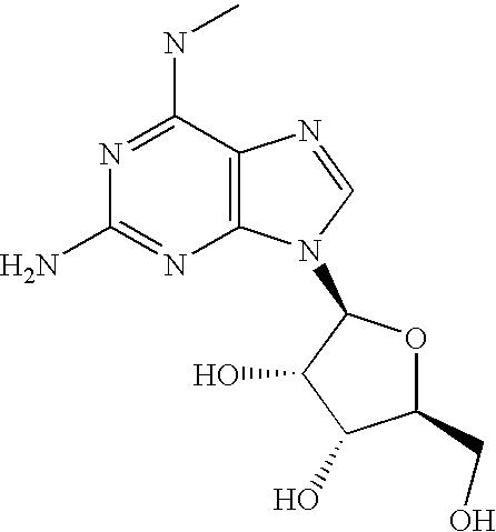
C12=C(N=CN1C1OC(CO)C(O)C1O)C(NC)=NC(N)=N2
